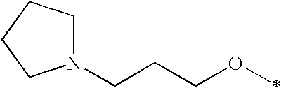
N1(CCCOC)CCCC1
